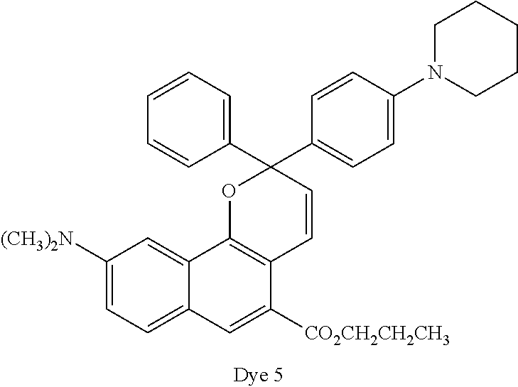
C1([(CH3)2N])=CC=C2C(=C1)C1=C(C([CO2CH2CH2CH3])=C2)C=CC(C2=CC=CC=C2)(C2=CC=C(N3CCCCC3)C=C2)O1
